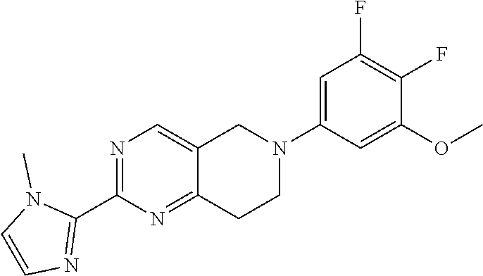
C12=CN=C(C3=NC=CN3C)N=C1CCN(C1=CC(F)=C(F)C(OC)=C1)C2
